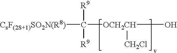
C([OCH2CH](O)[CH2Cl])([CsF(2S+1)SO2N(R8)])([R9])[R9]
